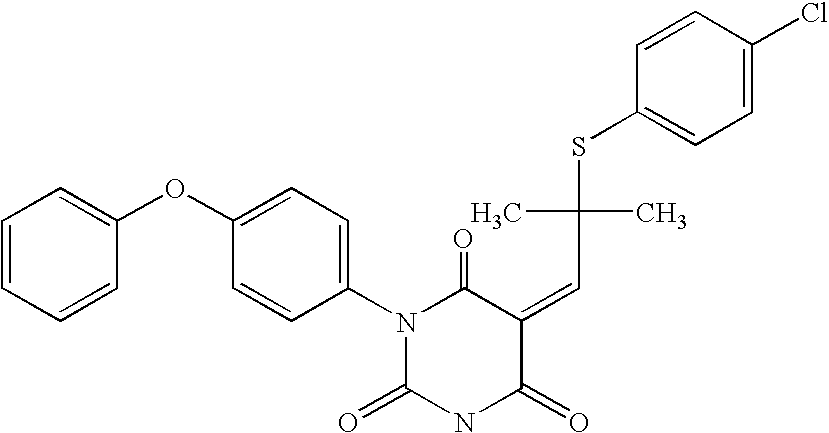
C1=CC=CC(OC2=CC=C(N3C(=O)NC(=O)C(=CC(C)(C)SC4=CC=C(Cl)C=C4)C3=O)C=C2)=C1
